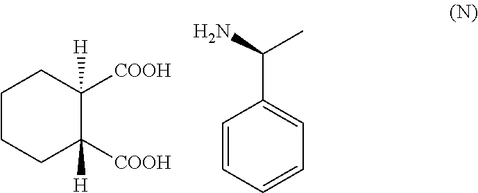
C1CCC([COOH])([H])C([COOH])([H])C1.C1=CC=CC=C1C(C)N
